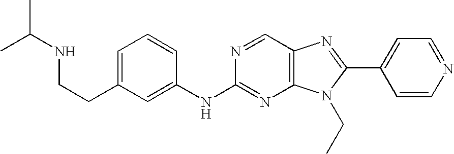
C1=C(CCNC(C)C)C=C(NC2=NC3=C(C=N2)N=C(C2=CC=NC=C2)N3CC)C=C1
